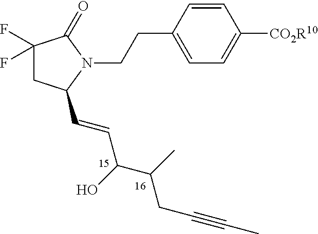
C1(F)(F)CC(C=CC(C(C)CC#CC)O)N(CCC2=CC=C([CO2R10])C=C2)C1=O
